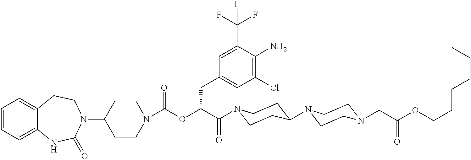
C1(N2CCC3=CC=CC=C3NC2=O)CCN(C(OC(C(=O)N2CCC(N3CCN(CC(OCCCCCC)=O)CC3)CC2)CC2=CC(Cl)=C(N)C(C(F)(F)F)=C2)=O)CC1
